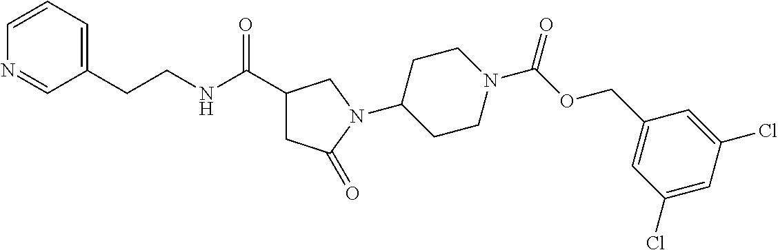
C1=CC=C(CCNC(=O)C2CC(=O)N(C3CCN(C(OCC4=CC(Cl)=CC(Cl)=C4)=O)CC3)C2)C=N1
